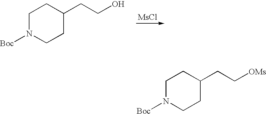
[MsCl].C1N([Boc])CCC(CCO)C1.C1N([Boc])CCC(CC[OMs])C1
